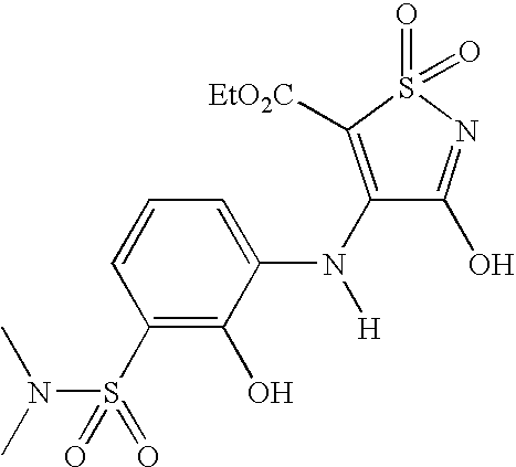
C1(S(=O)(N(C)C)=O)=C(O)C(N(C2=C([EtO2C])S(=O)(=O)N=C2O)[H])=CC=C1
